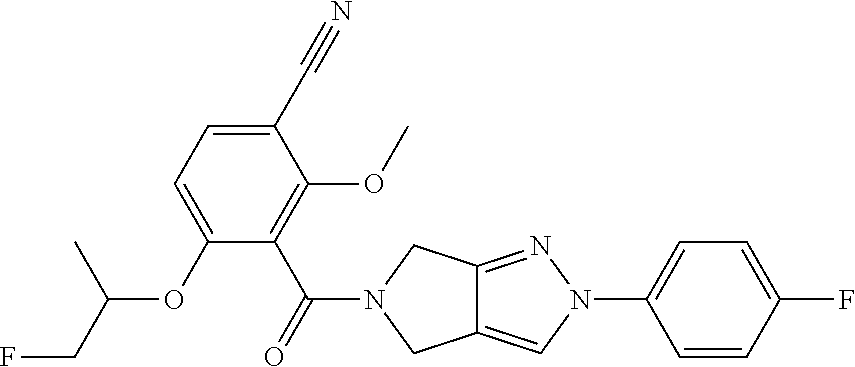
C12=CN(C3=CC=C(F)C=C3)N=C1CN(C(=O)C1=C(OC)C(C#N)=CC=C1OC(CF)C)C2
